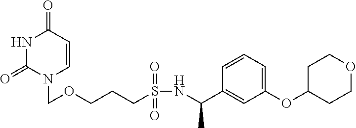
N1C(=O)N(COCCCS(NC(C2=CC(OC3CCOCC3)=CC=C2)C)(=O)=O)C=CC1=O
